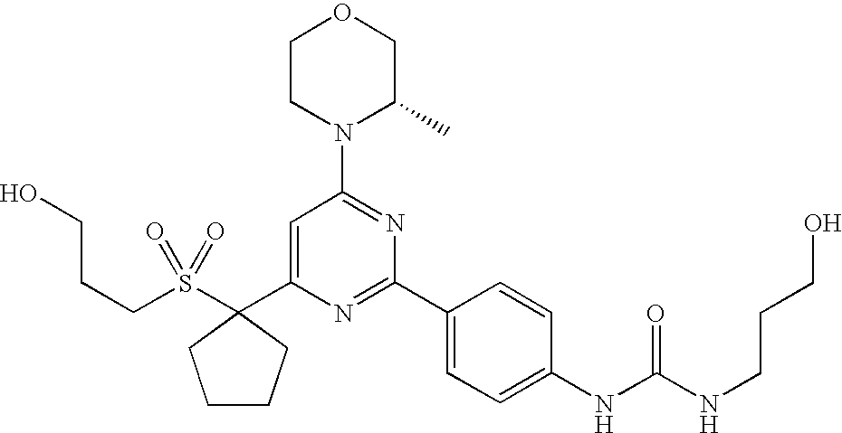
C(S(=O)(=O)C1(C2=CC(N3C(C)COCC3)=NC(C3=CC=C(NC(NCCCO)=O)C=C3)=N2)CCCC1)CCO
